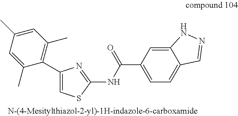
C1=C(C)C=C(C)C(C2=CSC(NC(C3=CC=C4C(=C3)NN=C4)=O)=N2)=C1C
